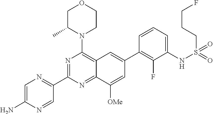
C12=NC(C3=NC=C(N)N=C3)=NC(N3CCOCC3C)=C1C=C(C1=C(F)C(NS(CCCF)(=O)=O)=CC=C1)C=C2[OMe]
